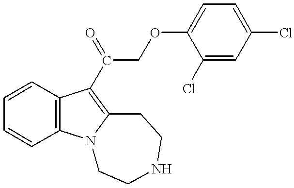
C1=CC2=C(C=C1)C(C(COC1=CC=C(Cl)C=C1Cl)=O)=C1N2CCNCC1
